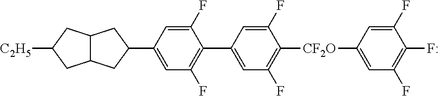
C12C(CC([C2H5])C1)CC(C1=CC(F)=C(C3=CC(F)=C([CF2O]C4=CC(F)=C(F)C(F)=C4)C(F)=C3)C(F)=C1)C2
